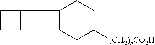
C1CC2C1C1C2C2C1CCC([(CH2)5CO2H])C2
